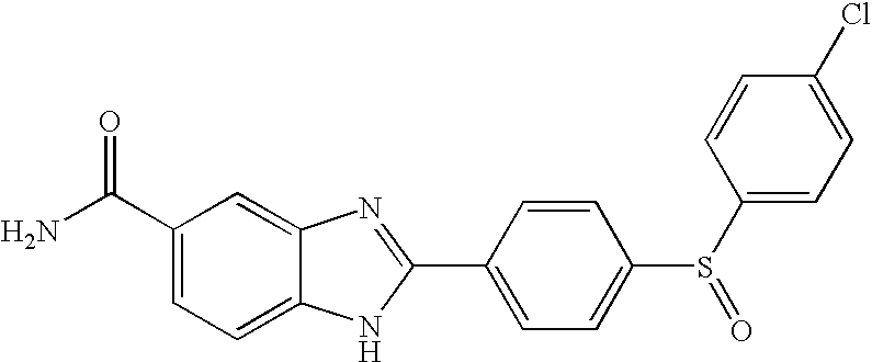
C1(C(N)=O)=CC=C2C(=C1)N=C(C1=CC=C(S(C3=CC=C(Cl)C=C3)=O)C=C1)N2
